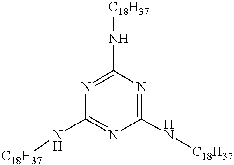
[C18H37]NC1=NC(N[C18H37])=NC(N[C18H37])=N1
